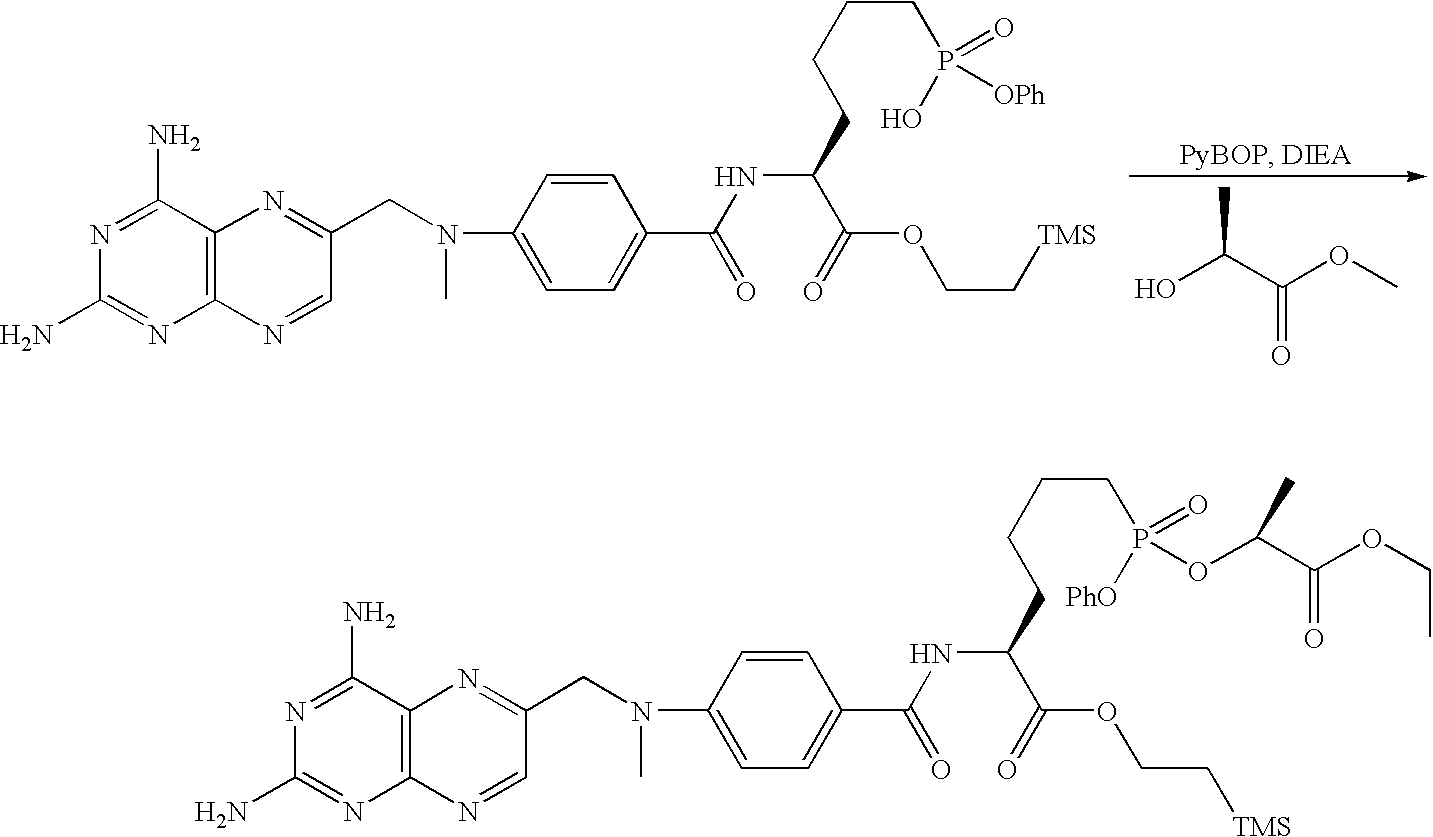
N1=C(N)C2=C(N=C1N)N=CC(CN(C)C1=CC=C(C(=O)NC(CCCCP(=O)(O)[OPh])C(=O)OCC[TMS])C=C1)=N2.C(=O)(C(O)C)OC.N1=C(N)C2=C(N=C1N)N=CC(CN(C)C1=CC=C(C(=O)NC(CCCCP(=O)([PhO])OC(C(OCC)=O)C)C(=O)OCC[TMS])C=C1)=N2
